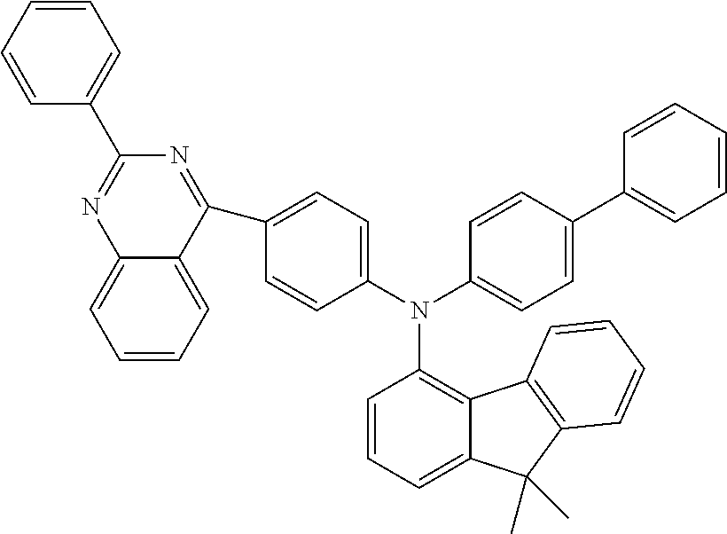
N(C1=C2C(=CC=C1)C(C)(C)C1=C2C=CC=C1)(C1=CC=C(C2=NC(C3=CC=CC=C3)=NC3=CC=CC=C23)C=C1)C1=CC=C(C2=CC=CC=C2)C=C1
